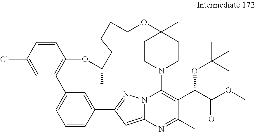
C1=CC2=CC(=C1)C1=C(C=CC(Cl)=C1)OC(C)CCCCOC1(C)CCN(C3=C(C(C(OC)=O)OC(C)(C)C)C(C)=NC4=CC2=NN43)CC1
